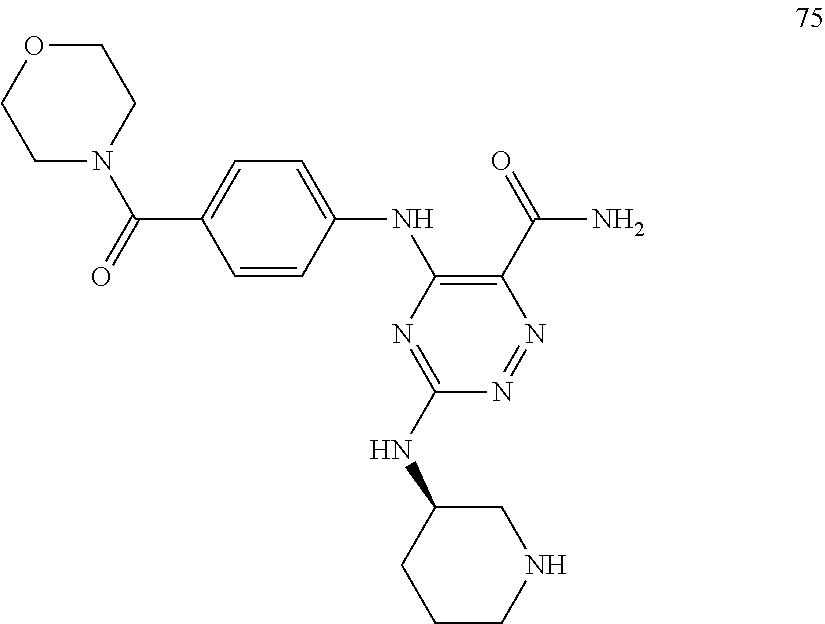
O1CCN(C(=O)C2=CC=C(NC3=C(C(=O)N)N=NC(NC4CCCNC4)=N3)C=C2)CC1
